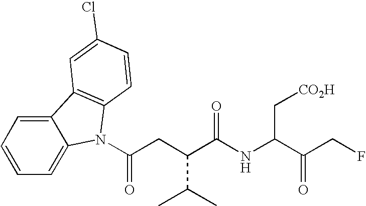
C12=CC=CC=C1N(C(=O)CC(C(C)C)C(NC(C[CO2H])C(CF)=O)=O)C1=C2C=C(Cl)C=C1
